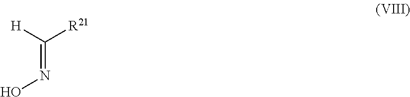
[H]C([R21])=NO
